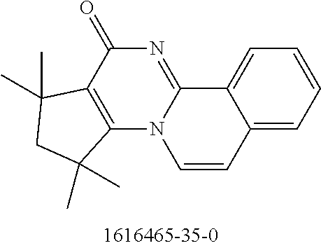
N1=C2N(C3=C(C1=O)C(C)(C)CC3(C)C)C=CC1=CC=CC=C21
